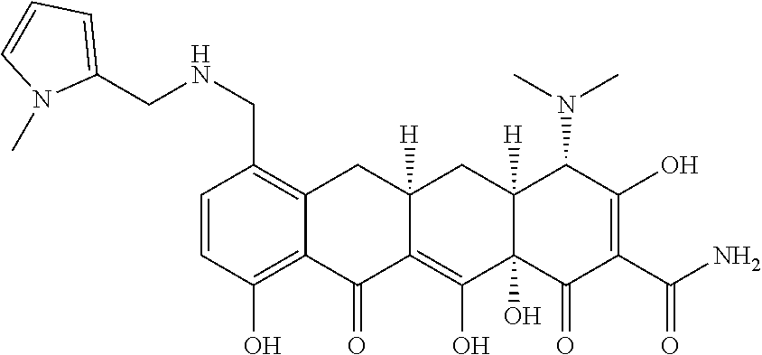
C1=CC(O)=C2C(=C1CNCC1=CC=CN1C)CC1([H])C(=C(O)C3(O)C([H])(C1)C(N(C)C)C(O)=C(C(N)=O)C3=O)C2=O
